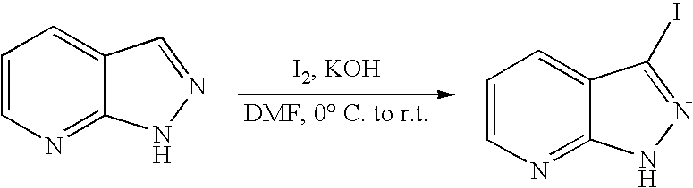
C1=CN=C2C(=C1)C=NN2.C1=CN=C2C(=C1)C(I)=NN2
